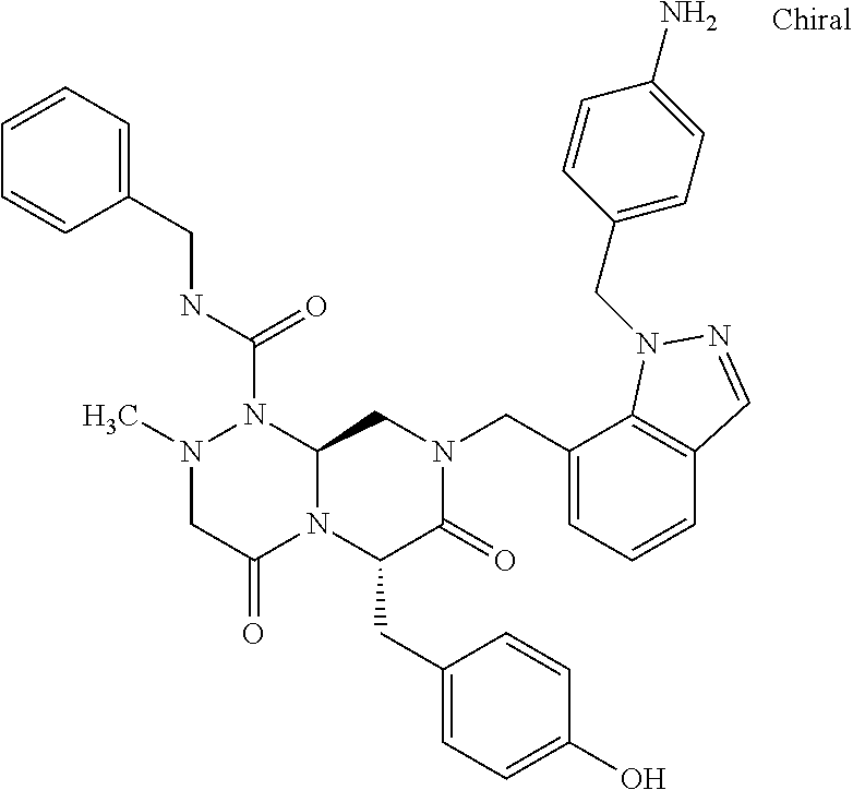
N1(C)CC(=O)N2C(N1C(NCC1=CC=CC=C1)=O)CN(CC1=CC=CC3=C1N(CC1=CC=C(N)C=C1)N=C3)C(=O)C2CC1=CC=C(O)C=C1
